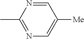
C1=NC(C)=NC=C1[Me]
